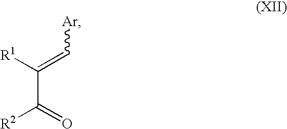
C(C([R1])=C[Ar])(=O)[R2]
